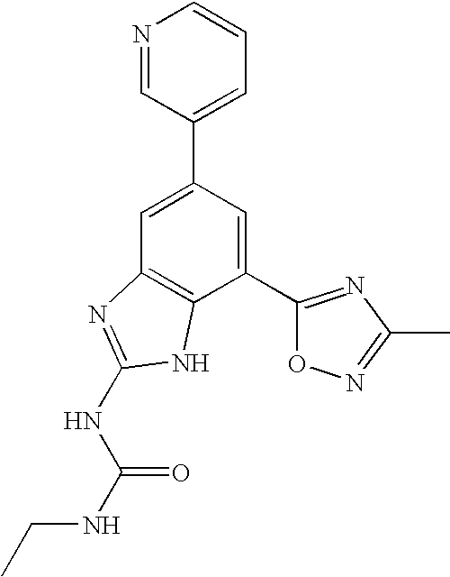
C1=C(C2=CC=CN=C2)C=C(C2=NC(C)=NO2)C2=C1N=C(NC(=O)NCC)N2
